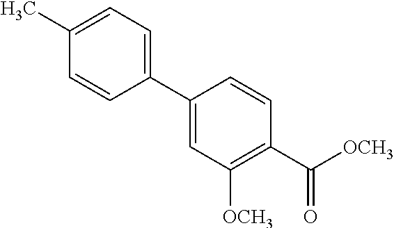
C1=CC(C2=CC([OCH3])=C(C([OCH3])=O)C=C2)=CC=C1C
